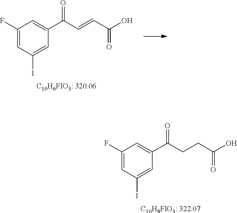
C1=C(F)C=C(C(=O)CCC(O)=O)C=C1I.[C10H8FIO3: 322.07].C1=C(F)C=C(C(=O)C=CC(O)=O)C=C1I.[C10H6FIO3: 320.06]
